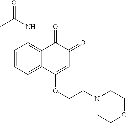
C1=CC=C2C(=C1NC(=O)C)C(=O)C(=O)C=C2OCCN1CCOCC1
